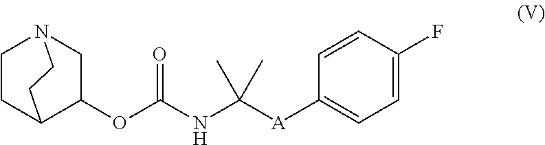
C12C(OC(NC([A]C3=CC=C(F)C=C3)(C)C)=O)CN(CC1)CC2
